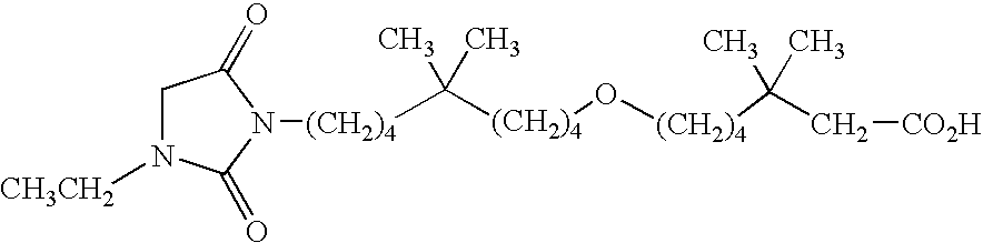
C([(CH2)4]O[(CH2)4]C(C[CO2H])(C)C)(C)(C)[(CH2)4]N1C(=O)CN([CH3CH2])C1=O
